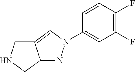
C12=CN(C3=CC(F)=C(F)C=C3)N=C1CNC2
